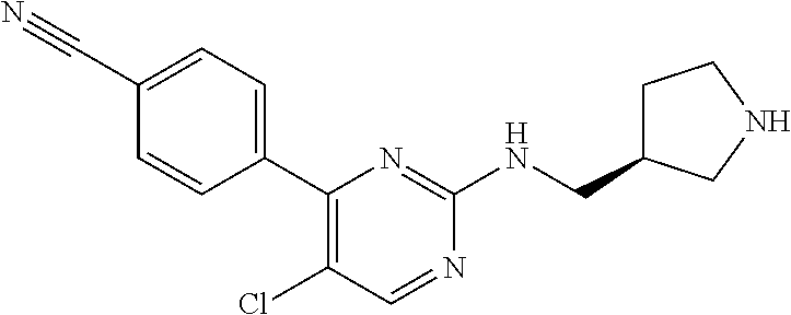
C1(C2=CC=C(C#N)C=C2)=C(Cl)C=NC(NCC2CCNC2)=N1
